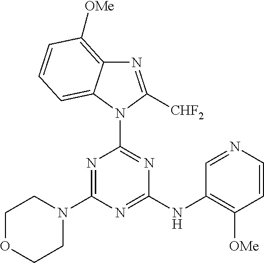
N1=C(N2CCOCC2)N=C(NC2=C([OMe])C=CN=C2)N=C1N1C([CHF2])=NC2=C([OMe])C=CC=C12
